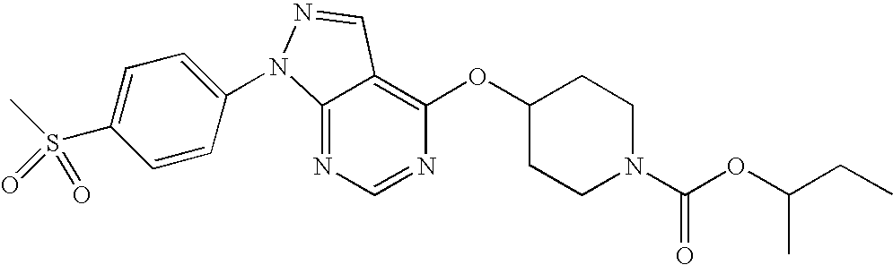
C12=NC=NC(OC3CCN(C(OC(CC)C)=O)CC3)=C1C=NN2C1=CC=C(S(C)(=O)=O)C=C1
